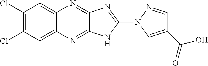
C1=C2C(=CC(Cl)=C1Cl)N=C1C(=N2)N=C(N2C=C(C(O)=O)C=N2)N1
